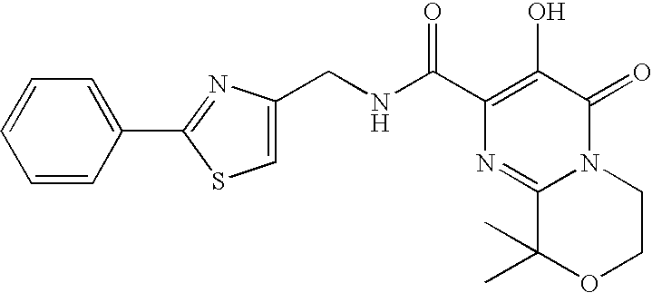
N12C(=O)C(O)=C(C(NCC3=CSC(C4=CC=CC=C4)=N3)=O)N=C1C(C)(C)OCC2
